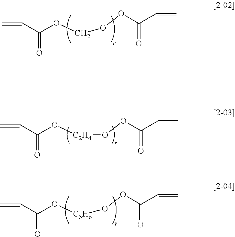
C=CC(OCOOC(C=C)=O)=O.C=CC(O[C2H4]OOC(C=C)=O)=O.C=CC(O[C3H6]OOC(C=C)=O)=O
